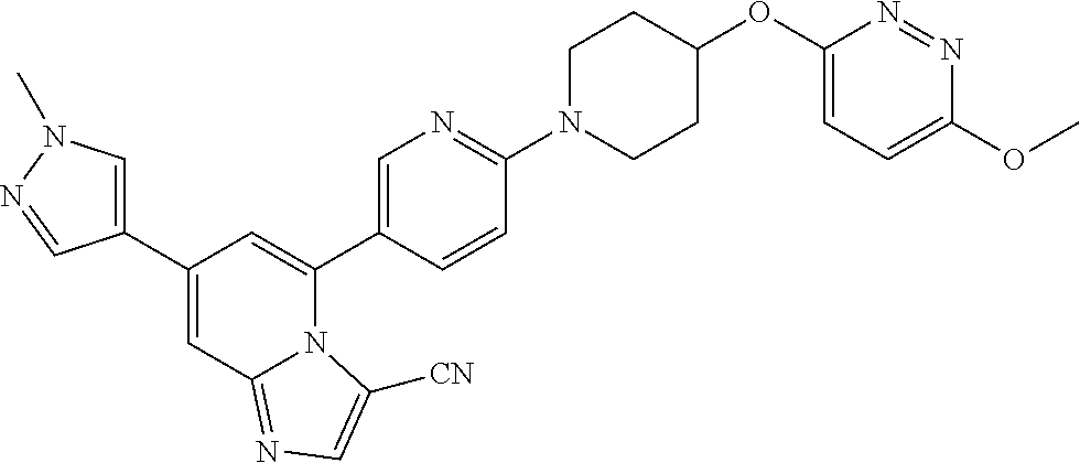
C1(C2=CN(C)N=C2)=CC2=NC=C([CN])N2C(C2=CN=C(N3CCC(OC4=CC=C(OC)N=N4)CC3)C=C2)=C1
